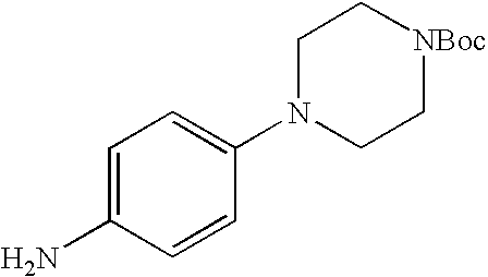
C1=C(N)C=CC(N2CC[NBoc]CC2)=C1
